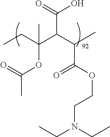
C(=O)(C(C(C(OC(=O)C)(CC)C)C(=O)O)C)OCCN(CC)CC
